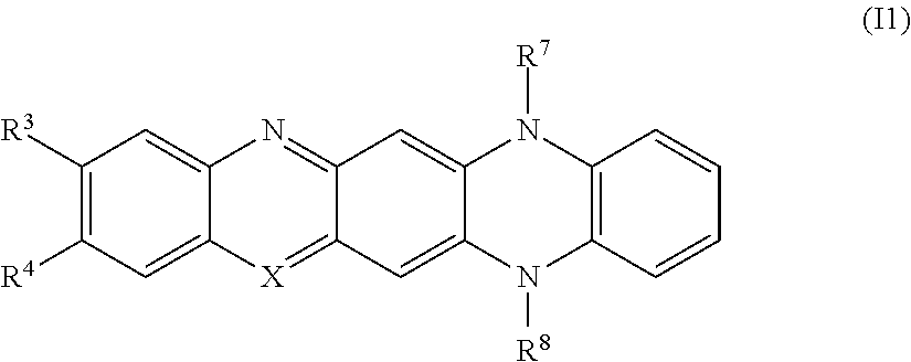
C1([R3])=C([R4])C=C2C(=C1)N=C1C(=[X]2)C=C2C(=C1)N([R7])C1=C(N2[R8])C=CC=C1
